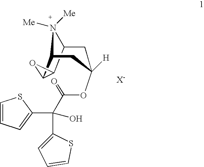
C12C3C(C(N1([Me])[Me])CC([H])(OC(=O)C(C1=CC=CS1)(C1=CC=CS1)O)C2)O3
